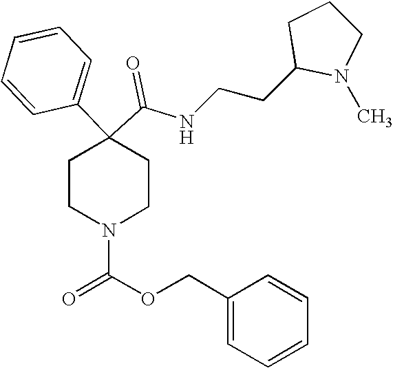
N(C(C1(C2=CC=CC=C2)CCN(C(=O)OCC2=CC=CC=C2)CC1)=O)CCC1N(C)CCC1
